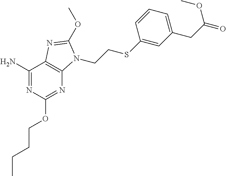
C1(N)=NC(OCCCC)=NC2=C1N=C(OC)N2CCSC1=CC(CC(=O)OC)=CC=C1
